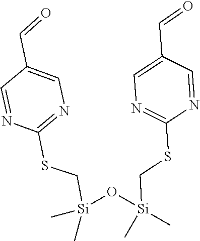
C1=NC(SC[Si](C)(C)O[Si](CSC2=NC=C(C=O)C=N2)(C)C)=NC=C1C=O
